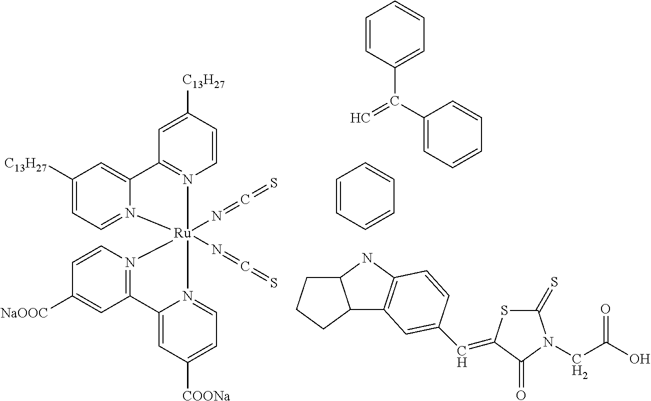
C1([C13H27])=CC=N2C(=C1)C1=N(C=CC([C13H27])=C1)[Ru]21(N=C=S)(N=C=S)N2=C(C=C([NaOOC])C=C2)C2=CC([COONa])=CC=N21.C1=CC(C(C2=CC=CC=C2)=C)=CC=C1.C1=CC=CC=C1.C12C3=C(NC1CCC2)C=CC(C=C1SC(=S)N(CC(O)=O)C1=O)=C3
